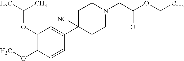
C1(OC(C)C)=C(OC)C=CC(C2([NC])CCN(CC(OCC)=O)CC2)=C1
